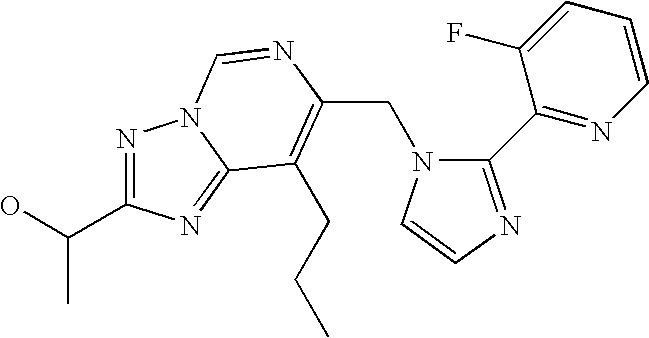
C(N1C(C2=NC=CC=C2F)=NC=C1)C1=C(CCC)C2=NC(C(O)C)=NN2C=N1
